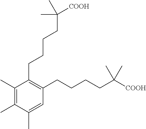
C1(C)=C(C)C(C)=CC(CCCCC([COOH])(C)C)=C1CCCCC(C)([COOH])C
